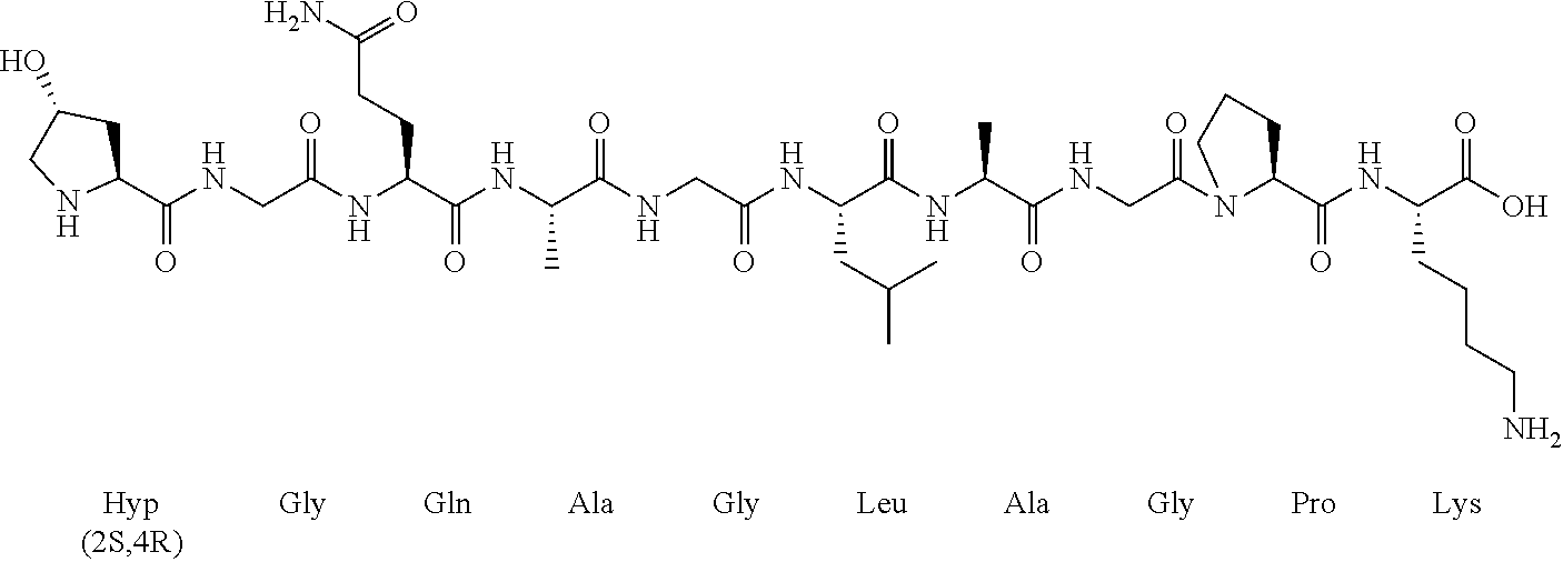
C1(C(NCC(NC(C(NC(C(NCC(NC(C(NC(C(NCC(N2C(C(NC(C(O)=O)CCCCN)=O)CCC2)=O)=O)C)=O)CC(C)C)=O)=O)C)=O)CCC(N)=O)=O)=O)CC(O)CN1
